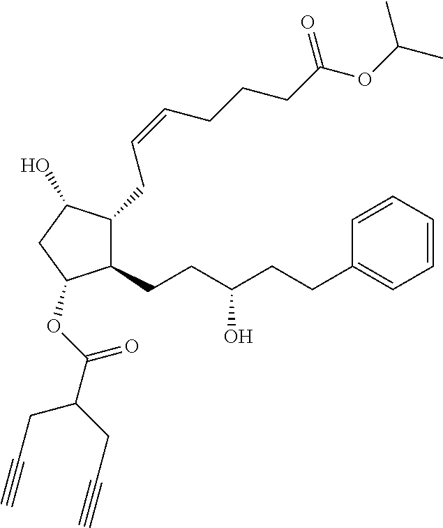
C(CC(CCC1=CC=CC=C1)O)C1C(CC=CCCCC(OC(C)C)=O)C(O)CC1OC(C(CC#C)CC#C)=O
